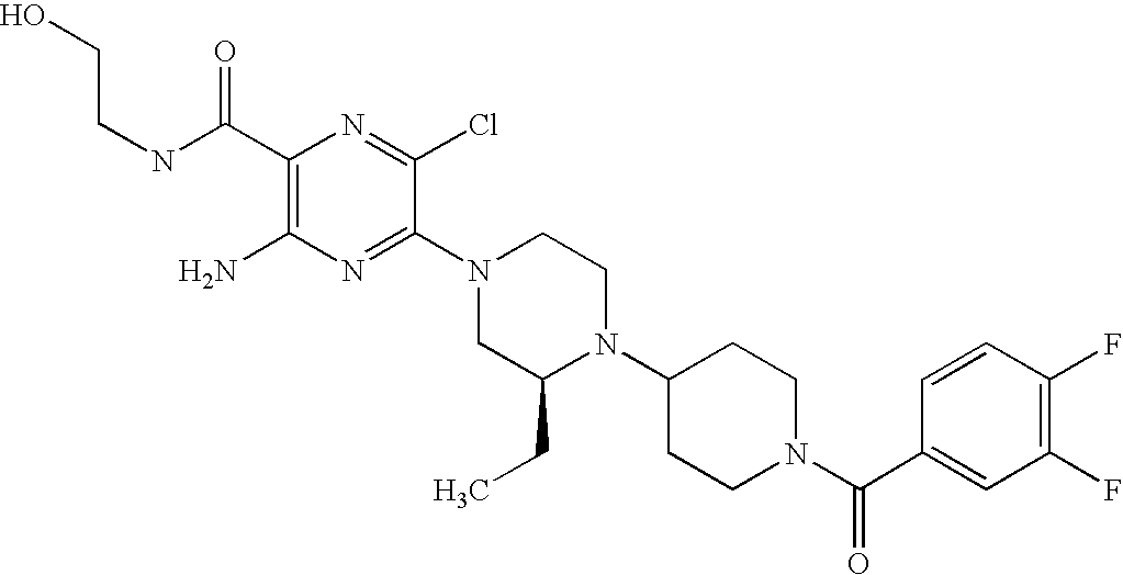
C1(C(NCCO)=O)=C(N)N=C(N2CC(CC)N(C3CCN(C(C4=CC(F)=C(F)C=C4)=O)CC3)CC2)C(Cl)=N1
